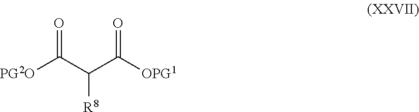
[PG2O]C(C(C([OPG1])=O)[R8])=O
